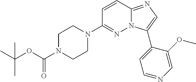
C1N(C(=O)OC(C)(C)C)CCN(C2=NN3C(=NC=C3C3=CC=NC=C3OC)C=C2)C1
